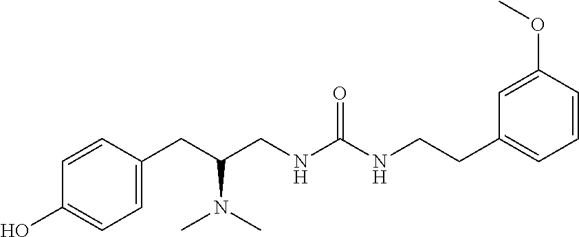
C1(CC(CNC(NCCC2=CC=CC(OC)=C2)=O)N(C)C)=CC=C(O)C=C1
